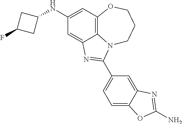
C1(NC2CC(F)C2)=CC2=C3C(=C1)N=C(C1=CC=C4C(=C1)N=C(N)O4)N3CCCO2
